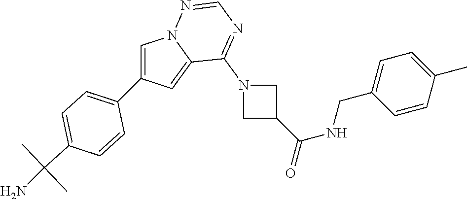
C1=C(C2=CC=C(C(N)(C)C)C=C2)C=C2N1N=CN=C2N1CC(C(=O)NCC2=CC=C(C)C=C2)C1
